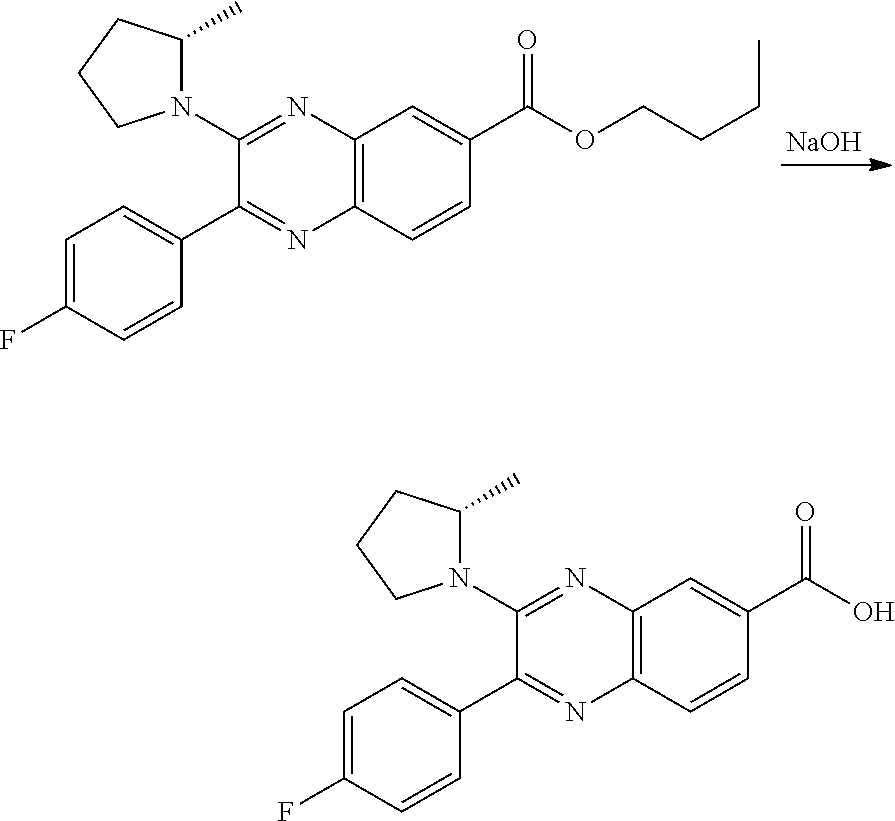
[NaOH].C1=C(F)C=CC(C2=NC3=C(C=C(C(OCCCC)=O)C=C3)N=C2N2C(C)CCC2)=C1.C1=C(F)C=CC(C2=NC3=C(C=C(C(O)=O)C=C3)N=C2N2C(C)CCC2)=C1
